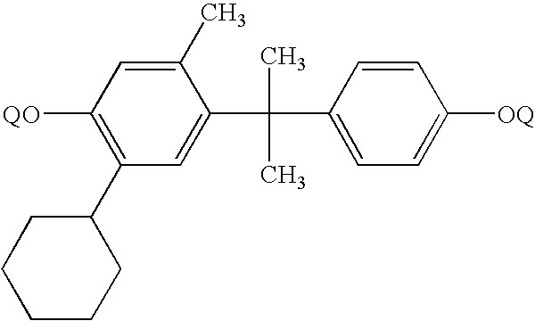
[QO]C1=C(C2CCCCC2)C=C(C(C2=CC=C([OQ])C=C2)(C)C)C(C)=C1
